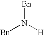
[Bn]N([H])[Bn]
